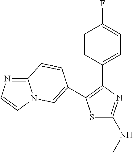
S1C(NC)=NC(C2=CC=C(F)C=C2)=C1C1=CN2C(=NC=C2)C=C1
